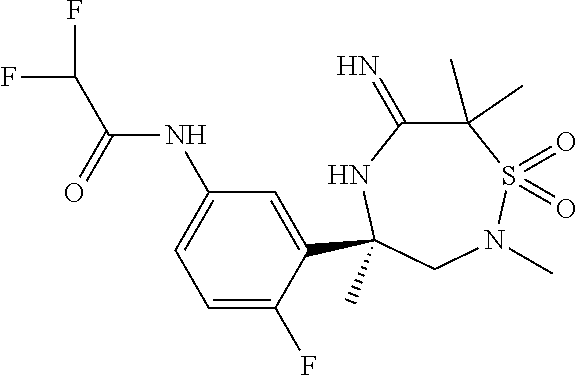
C(=O)(NC1=CC=C(F)C(C2(C)NC(=N)C(C)(C)S(=O)(=O)N(C)C2)=C1)C(F)F
